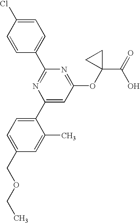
C1=CC(C2=NC(C3=CC=C(COCC)C=C3C)=CC(OC3(C(=O)O)CC3)=N2)=CC=C1Cl
